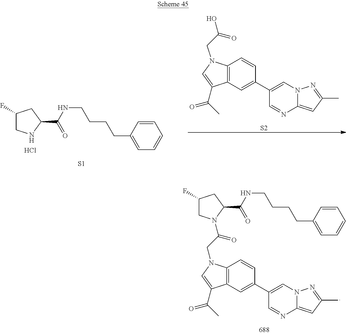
C12=C(C=C(C3=CN4C(=CC(C)=N4)N=C3)C=C1)C(C(C)=O)=CN2CC(O)=O.[S2].[S1].C(CCCC1=CC=CC=C1)NC(C1CC(F)CN1)=O.Cl.C1(C(NCCCCC2=CC=CC=C2)=O)CC(F)CN1C(CN1C2=C(C=C(C3=CN4C(=CC(C)=N4)N=C3)C=C2)C(C(C)=O)=C1)=O
